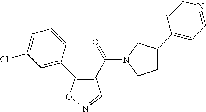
C1=C(C2=C(C(=O)N3CC(C4=CC=NC=C4)CC3)C=NO2)C=CC=C1Cl
